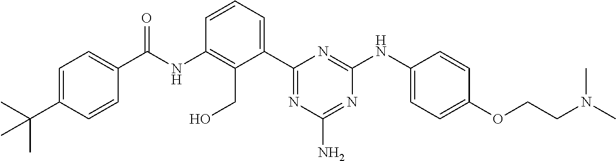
C(NC1=C(CO)C(C2=NC(N)=NC(NC3=CC=C(OCCN(C)C)C=C3)=N2)=CC=C1)(=O)C1=CC=C(C(C)(C)C)C=C1
